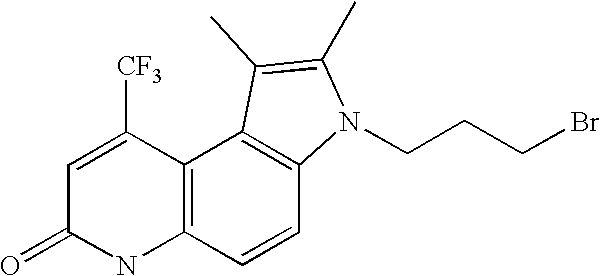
C12=C(C=CC3=C1C(C)=C(C)N3CCCBr)NC(=O)C=C2[CF3]
